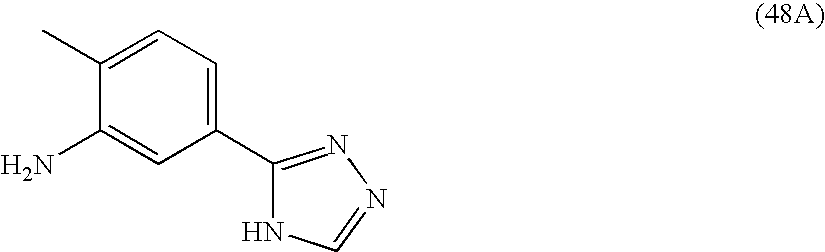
NC1=CC(C2=NN=CN2)=CC=C1C
